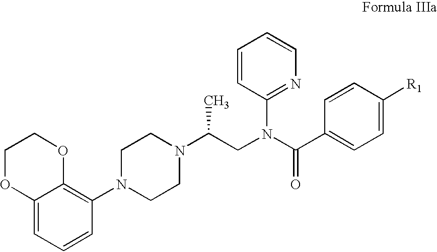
C12=CC=CC(N3CCN(C(CN(C(C4=CC=C([R1])C=C4)=O)C4=NC=CC=C4)C)CC3)=C1OCCO2
